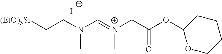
C1=[N+](CC(OC2CCCCO2)=O)CCN1CC[(EtO)3Si].[I-]
